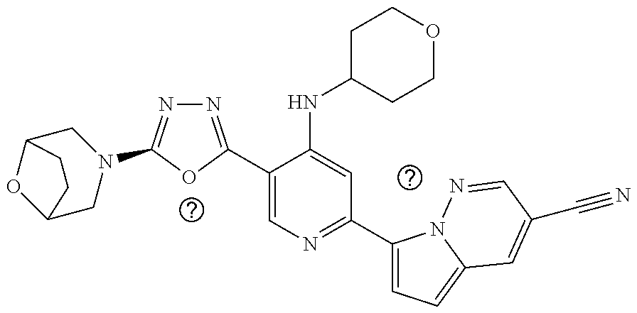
C1(C2=NN=C(N3CC4OC(C3)CC4)O2)=CN=C(C2=CC=C3N2N=CC(C#N)=C3)C=C1NC1CCOCC1
